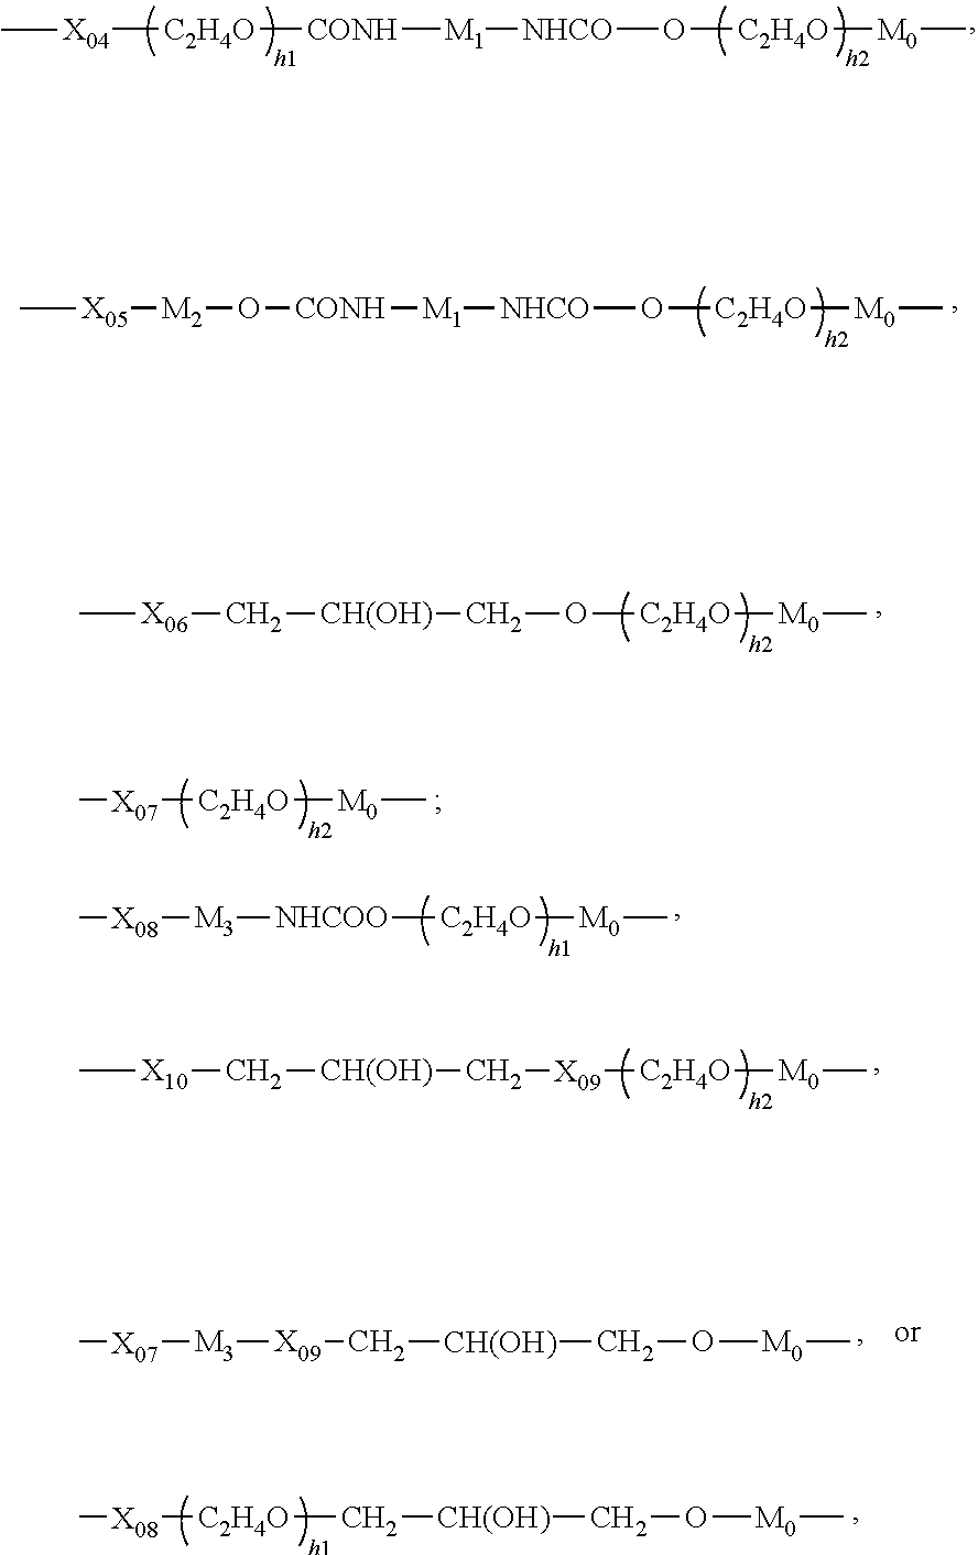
[X04]([C2H4O][CONH][M1][NHCO]O[C2H4O][M0]C)C.[X05]([M2]O[CONH][M1][NHCO]O[C2H4O][M0]C)C.[X06](C[CH(OH)]CO[C2H4O][M0]C)C.[X07]([C2H4O][M0]C)C.[X08]([M3][NHCOO][C2H4O][M0]C)C.[X10](C[CH(OH)]C[X09][C2H4O][M0]C)C.[X07]([M3][X09]C[CH(OH)]CO[M0]C)C.[X08]([C2H4O]C[CH(OH)]CO[M0]C)C
